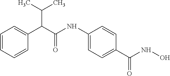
C1=CC=CC(C(C(C)C)C(NC2=CC=C(C(NO)=O)C=C2)=O)=C1
